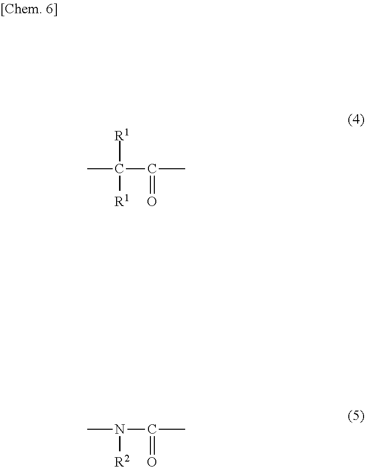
CC(C(C)=O)([R1])[R1].CN(C(C)=O)[R2]
